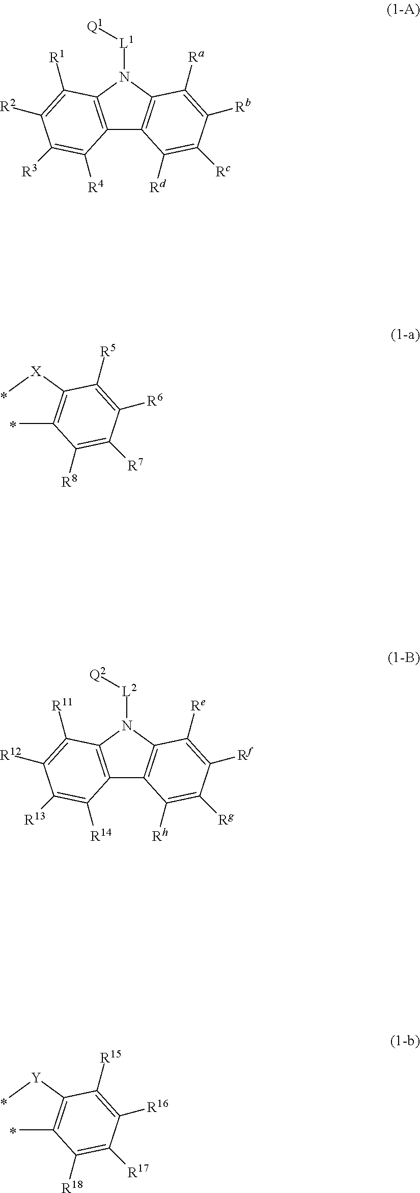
CC1=C([X]C)C([R5])=C([R6])C([R7])=C1[R8].C12=C(N([L2][Q2])C3=C1C([Rh])=C([Rg])C([Rf])=C3[Re])C([R11])=C([R12])C([R13])=C2[R14].CC1=C([Y]C)C([R15])=C([R16])C([R17])=C1[R18].C12=C(N([L1][Q1])C3=C1C([Rd])=C([Rc])C([Rb])=C3[Ra])C([R1])=C([R2])C([R3])=C2[R4]
